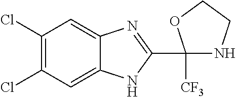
C1(Cl)=C(Cl)C=C2C(=C1)N=C(C1([CF3])NCCO1)N2
